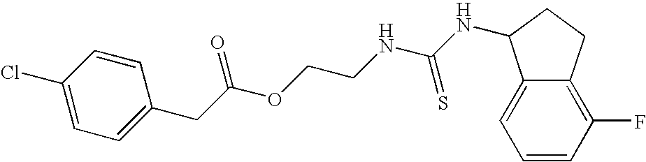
C1(CC(OCCNC(NC2C3=CC=CC(F)=C3CC2)=S)=O)=CC=C(Cl)C=C1
